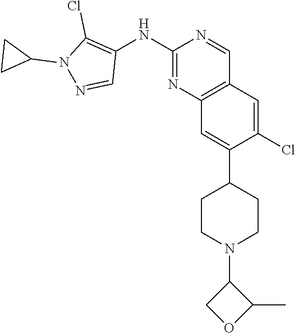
C12=C(C=C(Cl)C(C3CCN(C4COC4C)CC3)=C1)C=NC(NC1=C(Cl)N(C3CC3)N=C1)=N2
